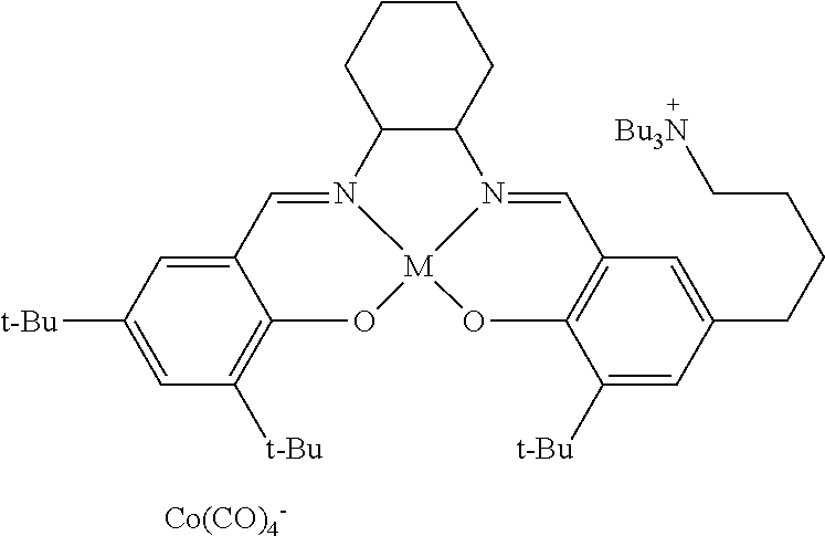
C12C(CCCC1)N1=CC3=C(O[M]14OC1=C([t-Bu])C=C([t-Bu])C=C1C=N24)C([t-Bu])=CC(CCCC[Bu3N])=C3.[Co(CO)4-]
